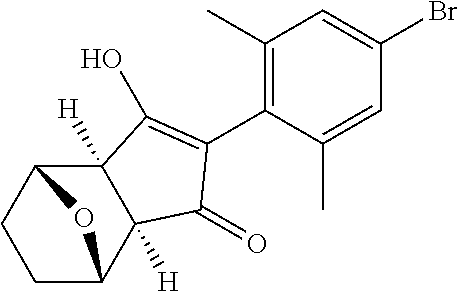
C1(C)=C(C2=C(O)C3([H])C([H])(C4CCC3O4)C2=O)C(C)=CC(Br)=C1
